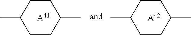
[A41].CC1CCC(C)CC1.[A42].CC1CCC(C)CC1
